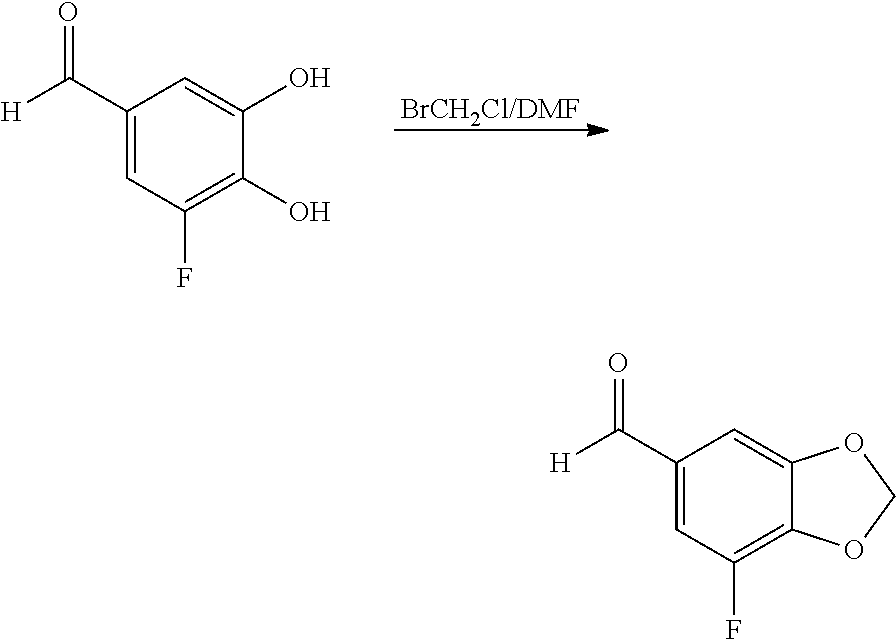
C1(C([H])=O)=CC(F)=C(O)C(O)=C1.[BrCH2Cl/DMF].C12=CC(C([H])=O)=CC(F)=C1OCO2
